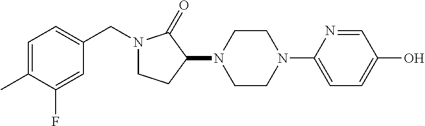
C1=C(C)C(F)=CC(CN2CCC(N3CCN(C4=CC=C(O)C=N4)CC3)C2=O)=C1
